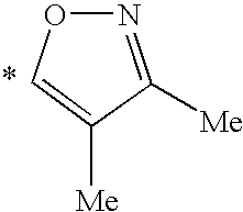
C1=C([Me])C([Me])=NO1
